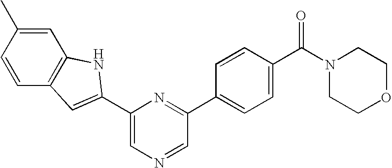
C1=C(C2=CC3=C(C=C(C)C=C3)N2)N=C(C2=CC=C(C(N3CCOCC3)=O)C=C2)C=N1
